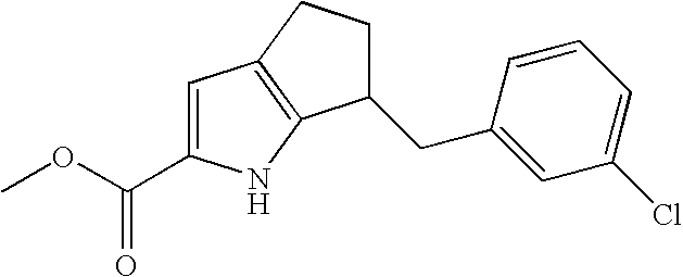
C1=C(C(OC)=O)NC2=C1CCC2CC1=CC(Cl)=CC=C1
